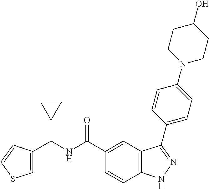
C1(C(NC(C2CC2)C2=CSC=C2)=O)=CC2=C(C=C1)NN=C2C1=CC=C(N2CCC(O)CC2)C=C1
